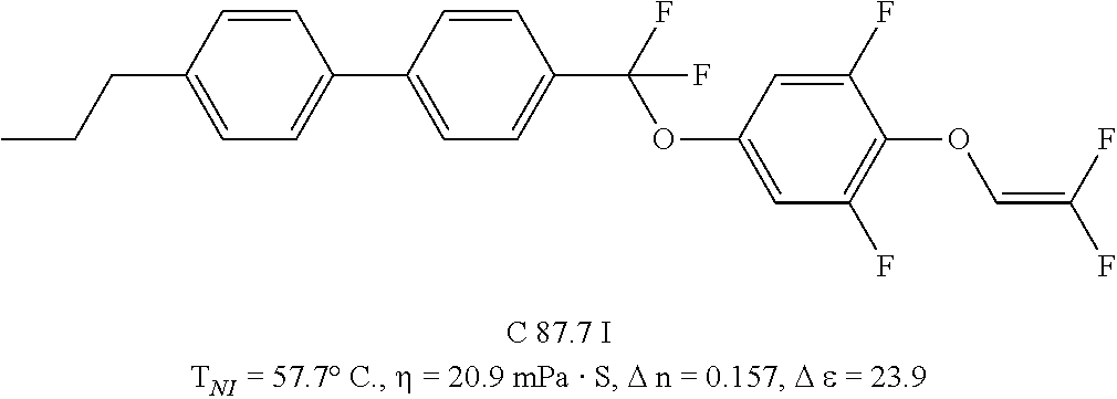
C1=CC(CCC)=CC=C1C1=CC=C(C(F)(OC2=CC(F)=C(OC=C(F)F)C(F)=C2)F)C=C1
